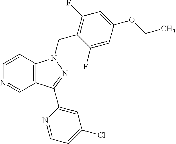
N1=CC2=C(C=C1)N(CC1=C(F)C=C(OCC)C=C1F)N=C2C1=CC(Cl)=CC=N1
